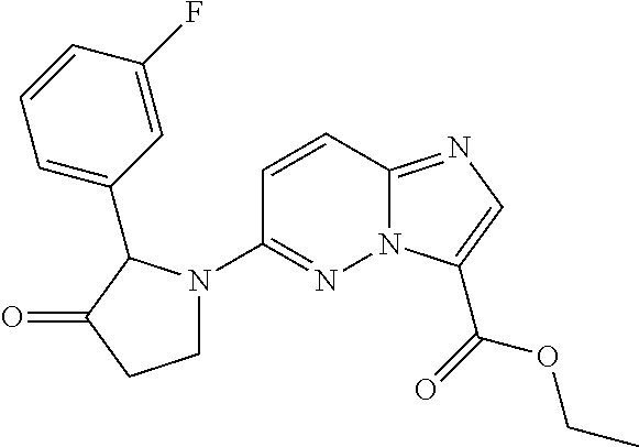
N12C(=NC=C1C(=O)OCC)C=CC(N1CCC(=O)C1C1=CC=CC(F)=C1)=N2
